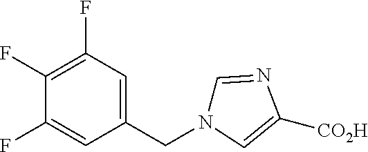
C1(CN2C=NC([CO2H])=C2)=CC(F)=C(F)C(F)=C1
